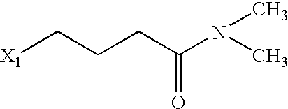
[X1]CCCC(N(C)C)=O
